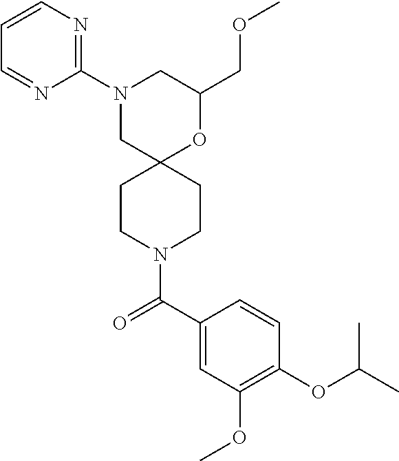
C1(COC)OC2(CN(C3=NC=CC=N3)C1)CCN(C(C1=CC(OC)=C(OC(C)C)C=C1)=O)CC2
